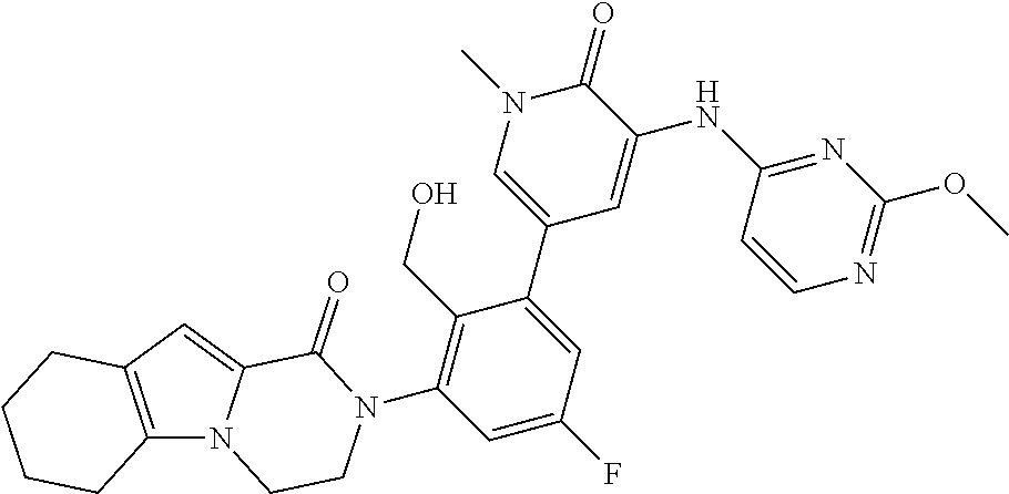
C12=C(N3C(=C1)C(=O)N(C1=C(CO)C(C4=CN(C)C(=O)C(NC5=NC(OC)=NC=C5)=C4)=CC(F)=C1)CC3)CCCC2
